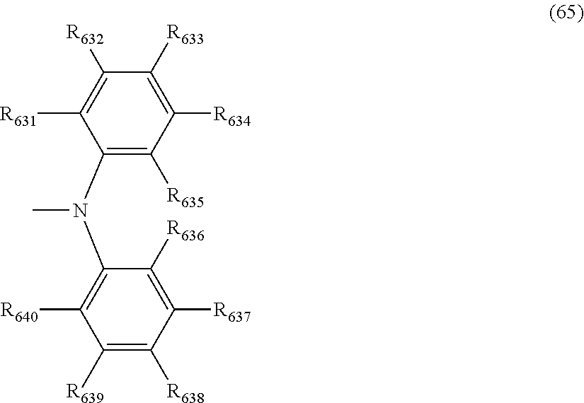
C1(N(C)C2=C([R640])C([R639])=C([R638])C([R637])=C2[R636])=C([R635])C([R634])=C([R633])C([R632])=C1[R631]
